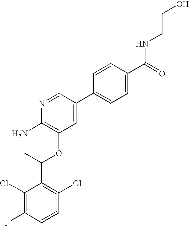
C1(Cl)=C(F)C=CC(Cl)=C1C(C)OC1=C(N)N=CC(C2=CC=C(C(=O)NCCO)C=C2)=C1
